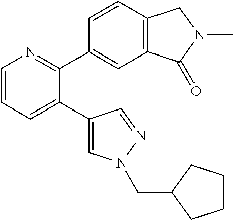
C1=CC=C(C2=CN(CC3CCCC3)N=C2)C(C2=CC3=C(C=C2)CN(C)C3=O)=N1
